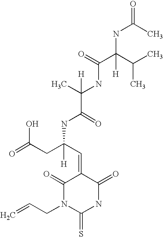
C(=O)(C)NC(C(=O)NC(C)([H])C(=O)NC(CC(=O)O)(C=C1C(=O)N(CC=C)C(=S)NC1=O)[H])(C(C)C)[H]
